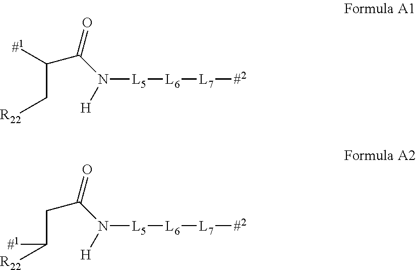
C(C[R22])(C(=O)N([H])[L5][L6][L7][#2])[#1].C(C([R22])[#1])C(N([H])[L5][L6][L7][#2])=O
